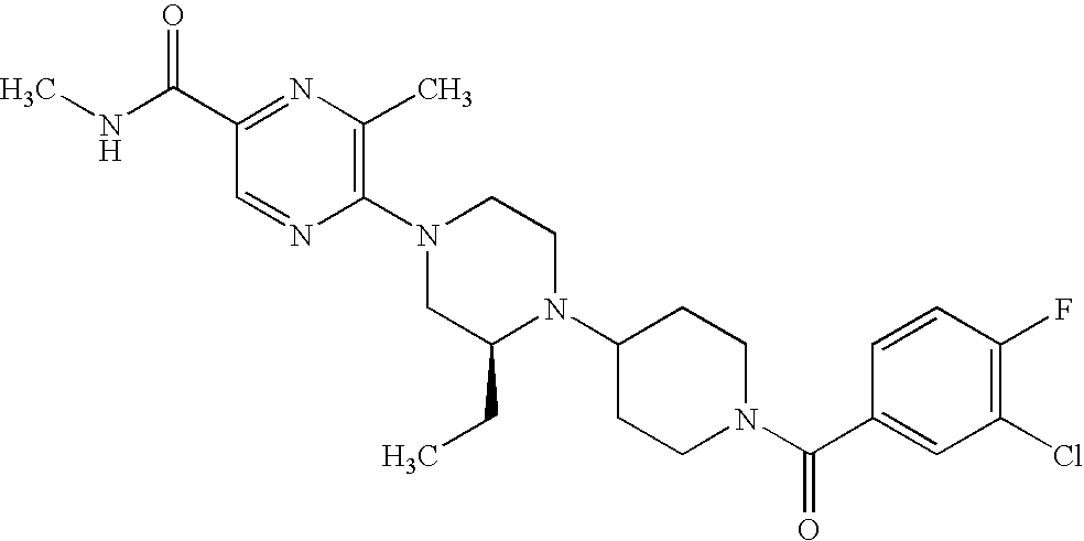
C1(C(NC)=O)=NC(C)=C(N2CC(CC)N(C3CCN(C(C4=CC(Cl)=C(F)C=C4)=O)CC3)CC2)N=C1
